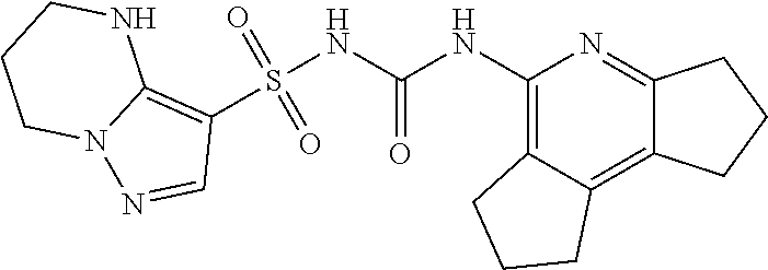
S(NC(NC1=C2C(=C3C(=N1)CCC3)CCC2)=O)(C1=C2N(N=C1)CCCN2)(=O)=O
